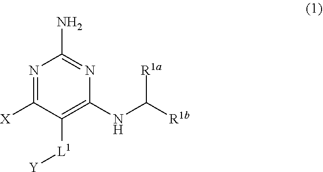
N(C([R1b])[R1a])C1=C([L1][Y])C([X])=NC(N)=N1
